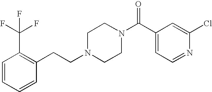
C(N1CCN(C(C2=CC=NC(Cl)=C2)=O)CC1)CC1=C(C(F)(F)F)C=CC=C1
